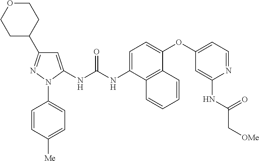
C1=CC([Me])=CC=C1N1C(NC(NC2=CC=C(OC3=CC=NC(NC(C[OMe])=O)=C3)C3=C2C=CC=C3)=O)=CC(C2CCOCC2)=N1
